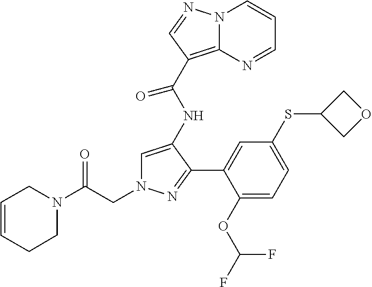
C1=C(NC(C2=C3N(C=CC=N3)N=C2)=O)C(C2=CC(SC3COC3)=CC=C2OC(F)F)=NN1CC(N1CC=CCC1)=O
